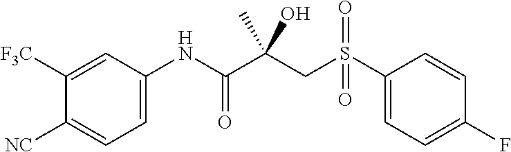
C1(S(CC(C(NC2=CC=C([NC])C([F3C])=C2)=O)(O)C)(=O)=O)=CC=C(F)C=C1
